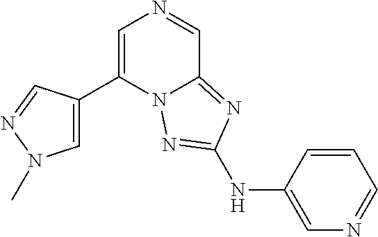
C1(C2=CN=CC3=NC(NC4=CN=CC=C4)=NN23)=CN(C)N=C1
